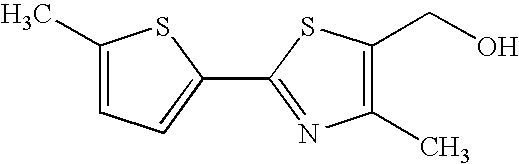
C1(C)=C(CO)SC(C2=CC=C(C)S2)=N1
